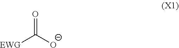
O=C([O-])[EWG]
